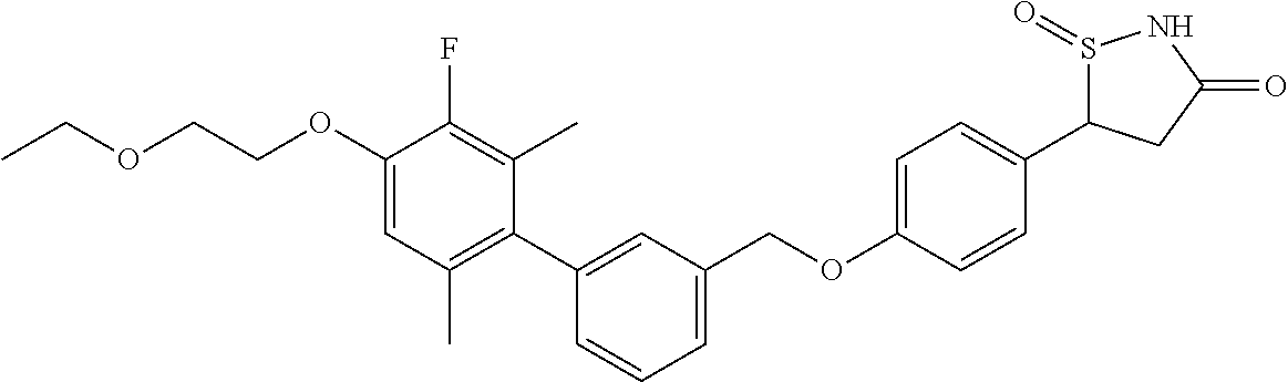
C1(OCCOCC)=CC(C)=C(C2=CC(COC3=CC=C(C4S(=O)NC(=O)C4)C=C3)=CC=C2)C(C)=C1F
